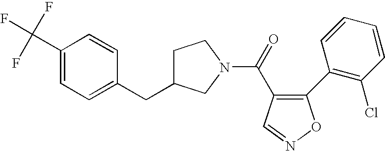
C(=O)(C1=C(C2=C(Cl)C=CC=C2)ON=C1)N1CC(CC2=CC=C(C(F)(F)F)C=C2)CC1
